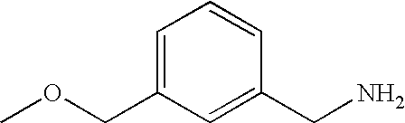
C1=C(COC)C=C(CN)C=C1
